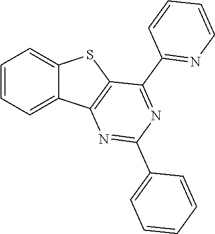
C1=CC=C2C(=C1)SC1=C2N=C(C2=CC=CC=C2)N=C1C1=NC=CC=C1
